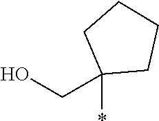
C1(*)(CO)CCCC1
